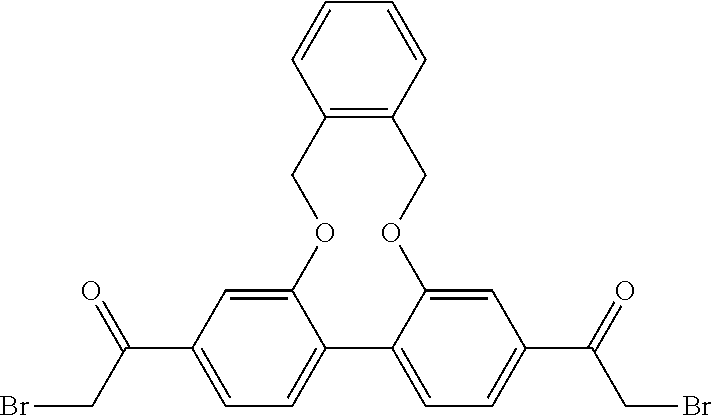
C12=CC(C(CBr)=O)=CC=C1C1=CC=C(C(=O)CBr)C=C1OCC1=C(CO2)C=CC=C1
